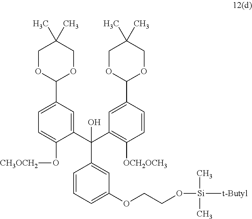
C1=CC=C(OCCO[Si](C)(C)[t-Butyl])C=C1C(C1=CC(C2OCC(C)(C)CO2)=CC=C1O[CH3OCH2])(C1=C([OCH2OCH3])C=CC(C2OCC(C)(C)CO2)=C1)O
